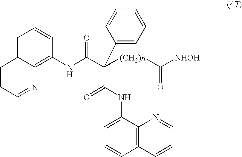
C1=CC=NC2=C(NC(C(C(=O)NC3=CC=CC4=C3N=CC=C4)([(CH2)n]C([NHOH])=O)C3=CC=CC=C3)=O)C=CC=C12
